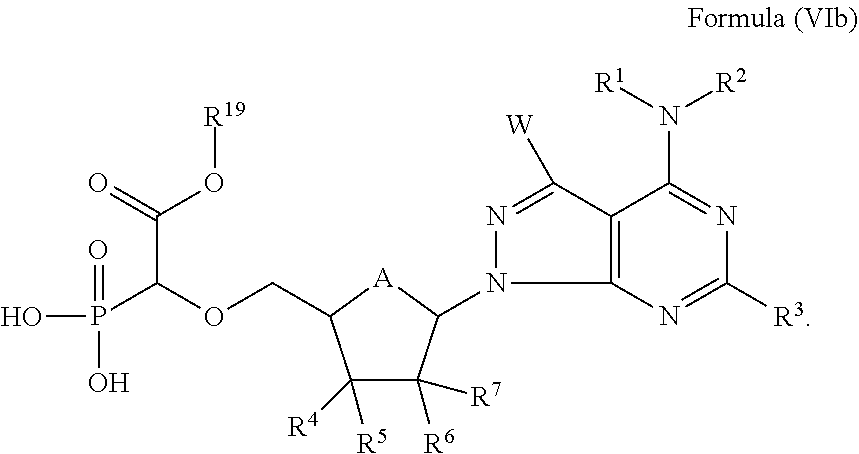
C1([R3])=NC2=C(C([W])=NN2C2C([R7])([R6])C([R4])([R5])C(COC(P(O)(=O)O)C(O[R19])=O)[A]2)C(N([R1])[R2])=N1
